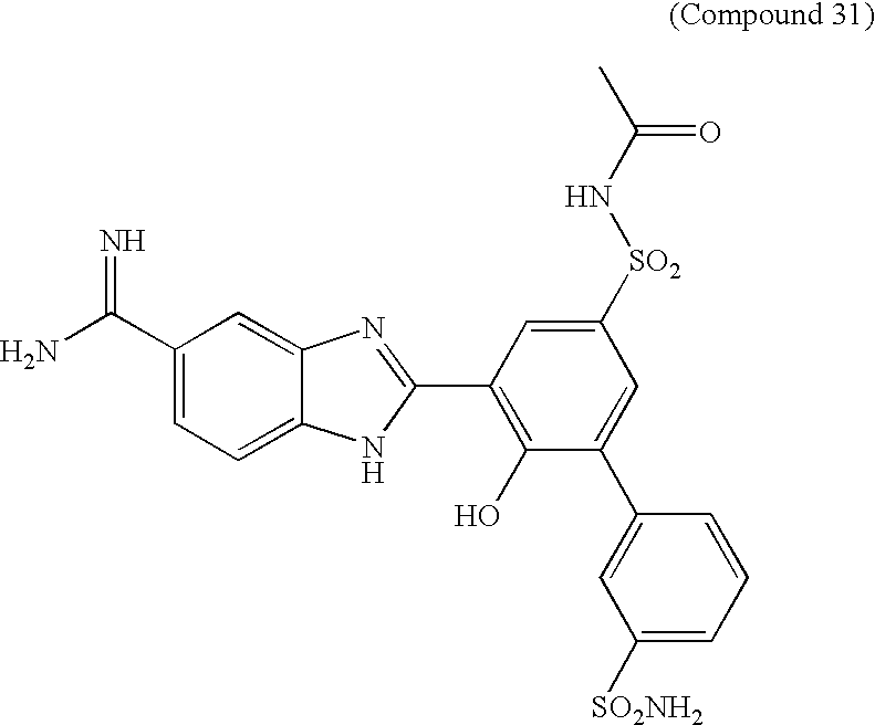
C1(C(N)=N)=CC=C2C(=C1)N=C(C1=C(O)C(C3=CC([SO2NH2])=CC=C3)=CC([SO2]NC(C)=O)=C1)N2
